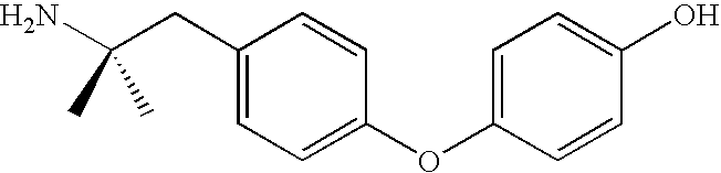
C1(CC(N)(C)C)=CC=C(OC2=CC=C(O)C=C2)C=C1
